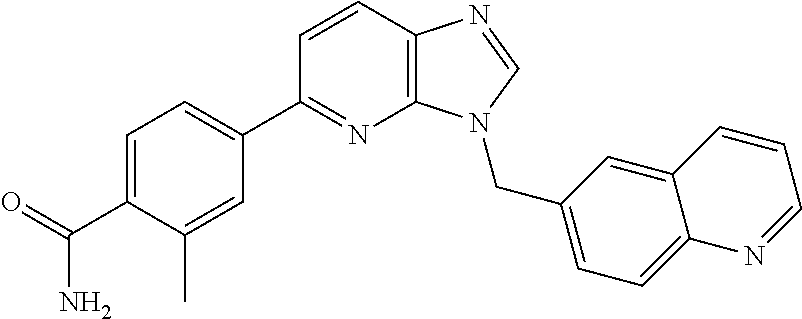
C1=CC2=C(N=C1C1=CC=C(C(=O)N)C(C)=C1)N(CC1=CC=C3C(=C1)C=CC=N3)C=N2
